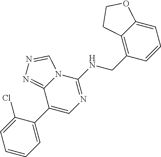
C1(C2=CN=C(NCC3=C4C(=CC=C3)OCC4)N3C2=NN=C3)=CC=CC=C1Cl
